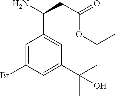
NC(CC(=O)OCC)C1=CC(C(C)(C)O)=CC(Br)=C1
